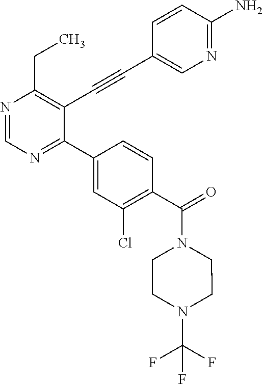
N1=CN=C(C2=CC(Cl)=C(C(=O)N3CCN(C(F)(F)F)CC3)C=C2)C(C#CC2=CN=C(N)C=C2)=C1CC
